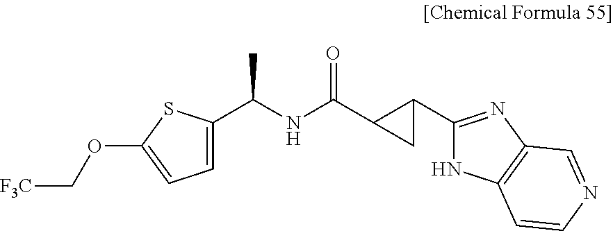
C(NC(=O)C1CC1C1=NC2=C(N1)C=CN=C2)(C)C1=CC=C(OC[F3C])S1
